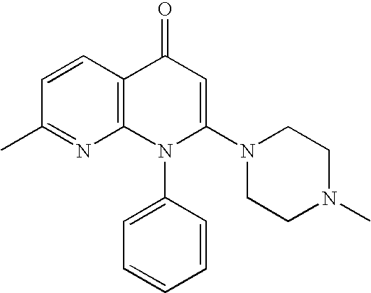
C1(C)=NC2=C(C=C1)C(=O)C=C(N1CCN(C)CC1)N2C1=CC=CC=C1
